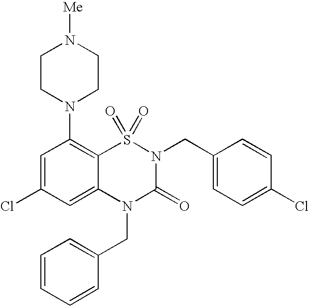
C1=C(Cl)C=C2C(=C1N1CCN([Me])CC1)S(=O)(=O)N(CC1=CC=C(Cl)C=C1)C(=O)N2CC1=CC=CC=C1
